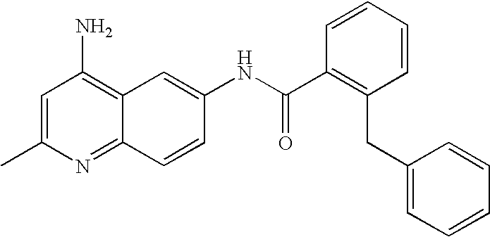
CC1=CC(N)=C2C(=N1)C=CC(NC(C1=C(CC3=CC=CC=C3)C=CC=C1)=O)=C2
